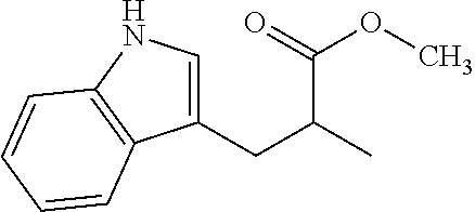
C1(CC(C)C(OC)=O)=CNC2=C1C=CC=C2
